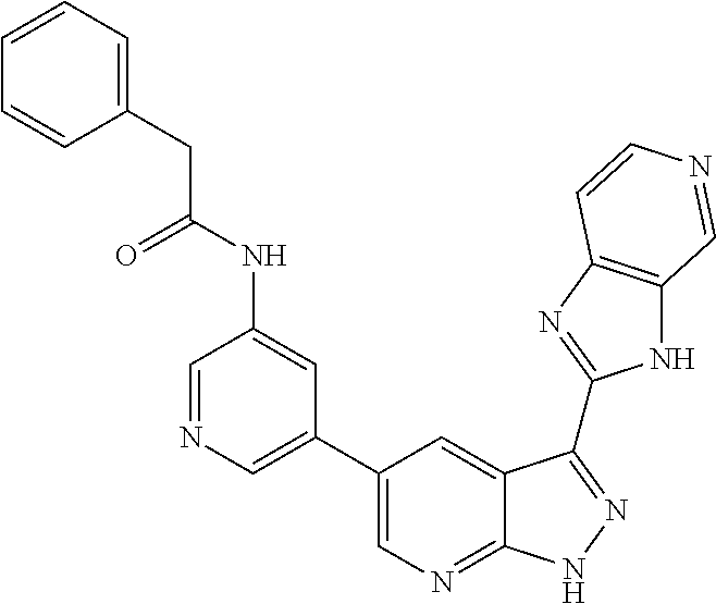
C1=NC=C(C2=CN=C3C(=C2)C(C2=NC4=C(N2)C=NC=C4)=NN3)C=C1NC(CC1=CC=CC=C1)=O
